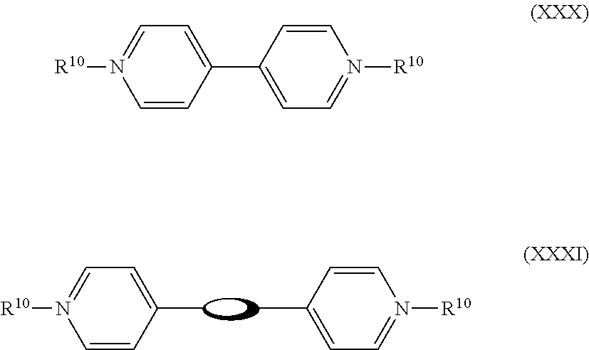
C1=C(C)C=CN([R10])=C1.C1=C(C)C=CN([R10])=C1.C1(C2=CC=N([R10])C=C2)=CC=N([R10])C=C1
